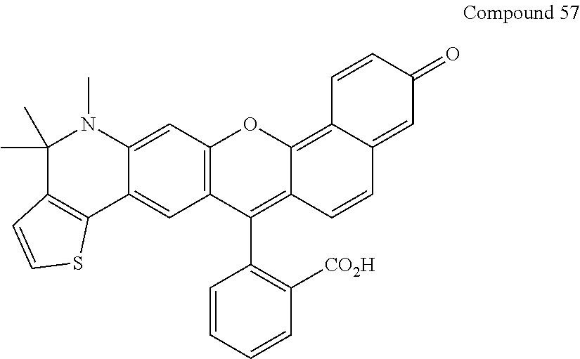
C1(C)(C)C2=C(C3=CC4=C(C=C3N1C)OC1=C3C(=CC(=O)C=C3)C=CC1=C4C1=C([CO2H])C=CC=C1)SC=C2
